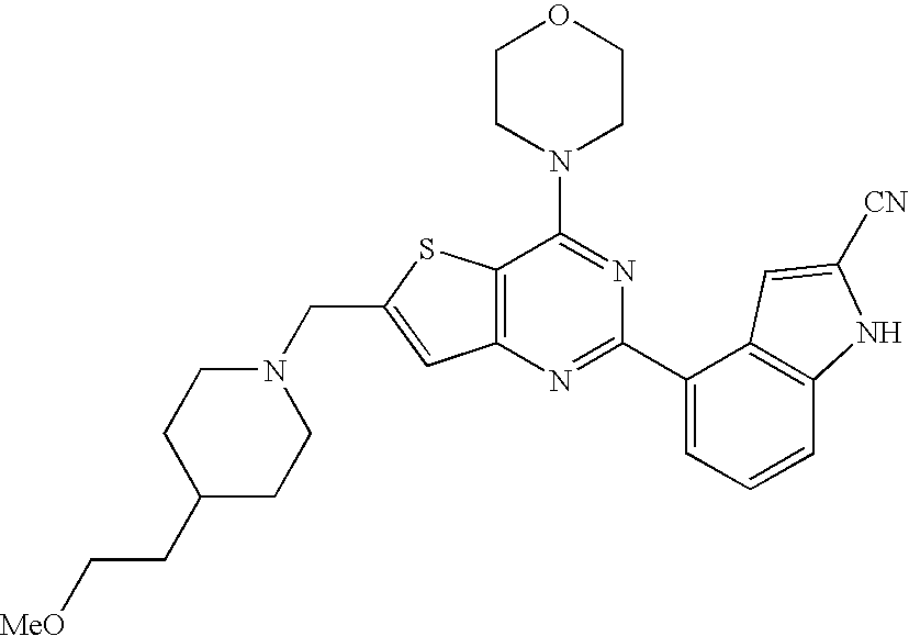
N1(CC2=CC3=C(S2)C(N2CCOCC2)=NC(C2=CC=CC4=C2C=C([CN])N4)=N3)CCC(CC[MeO])CC1
